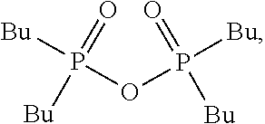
P(OP(=O)([Bu])[Bu])(=O)([Bu])[Bu]
